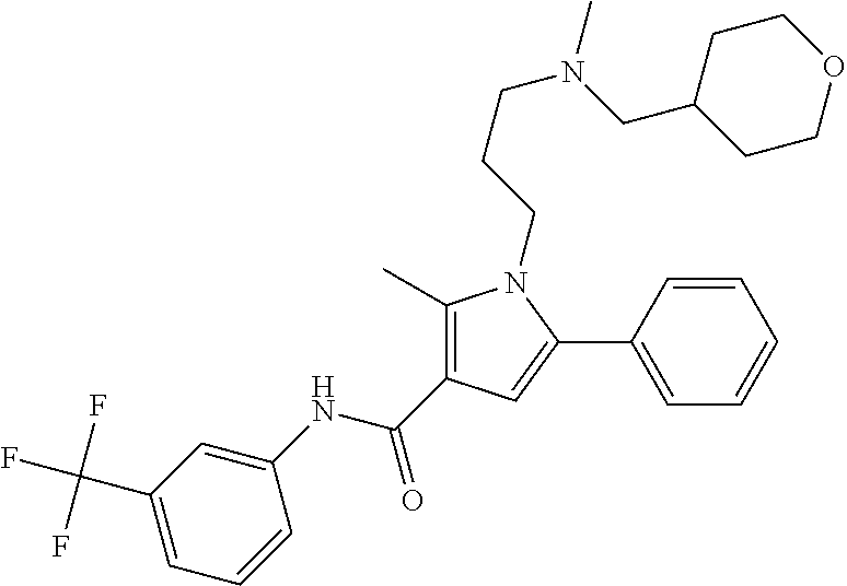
C1(C)=C(C(NC2=CC(C(F)(F)F)=CC=C2)=O)C=C(C2=CC=CC=C2)N1CCCN(CC1CCOCC1)C
